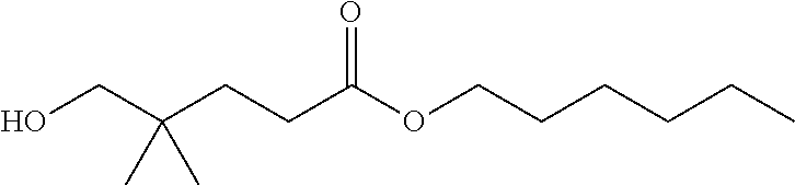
O(CCCCCC)C(CCC(C)(C)CO)=O
